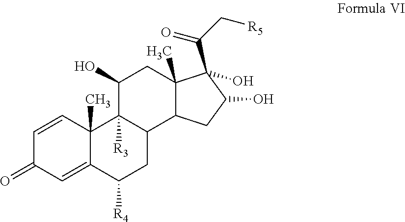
C1=CC2(C)C(=CC1=O)C([R4])CC1C2([R3])C(O)CC2(C)C1CC(O)C2(C(=O)C[R5])O
